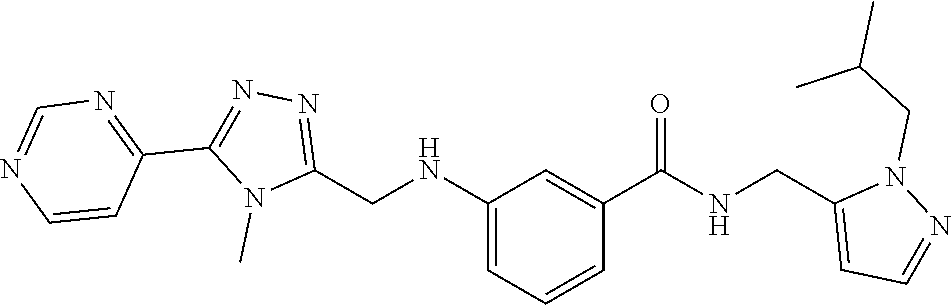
C(C1=CC=NN1CC(C)C)NC(C1=CC(NCC2=NN=C(C3=NC=NC=C3)N2C)=CC=C1)=O
